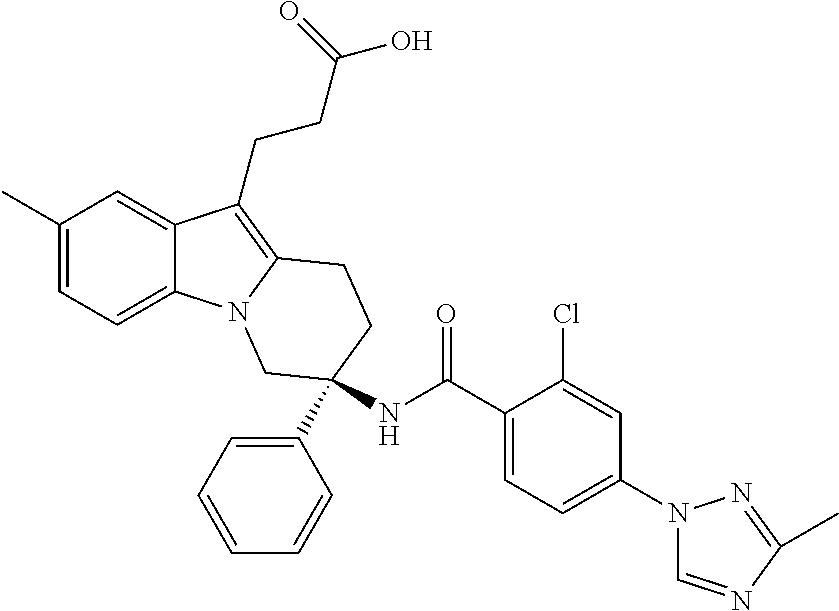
C1(C)=CC=C2C(=C1)C(CCC(O)=O)=C1N2CC(NC(C2=CC=C(N3C=NC(C)=N3)C=C2Cl)=O)(C2=CC=CC=C2)CC1
